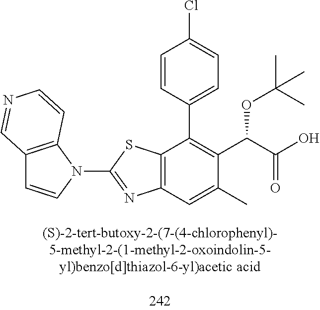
N1(C2=NC3=C(S2)C(C2=CC=C(Cl)C=C2)=C(C(C(=O)O)OC(C)(C)C)C(C)=C3)C2=C(C=C1)C=NC=C2
